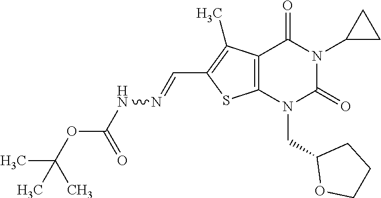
C12=C(N(CC3OCCC3)C(=O)N(C3CC3)C1=O)SC(C=NNC(OC(C)(C)C)=O)=C2C
